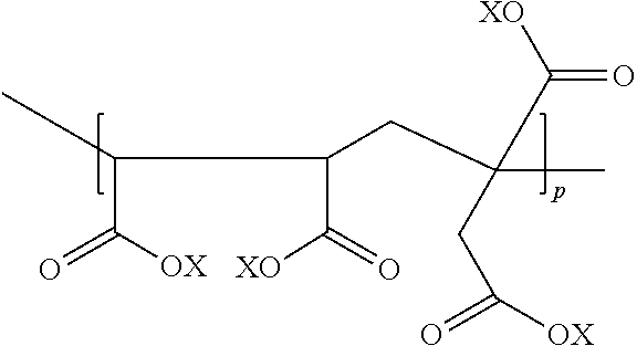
C(C(CC(C([XO])=O)(C)CC([OX])=O)C(=O)[XO])(C(=O)[OX])C
